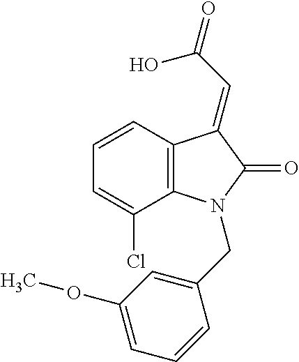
C1=CC=C(Cl)C2=C1C(=CC(=O)O)C(=O)N2CC1=CC(OC)=CC=C1
